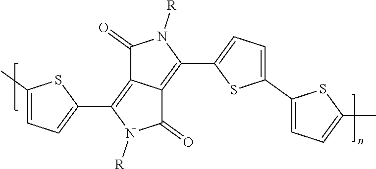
C1(C2=CC=C(C3=CC=C(C)S3)S2)=C2C(=C(C3=CC=C(C)S3)N([R])C2=O)C(=O)N1[R]
